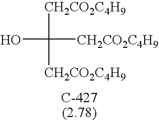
OC([CH2CO2C4H9])([CH2CO2C4H9])[CH2CO2C4H9]
